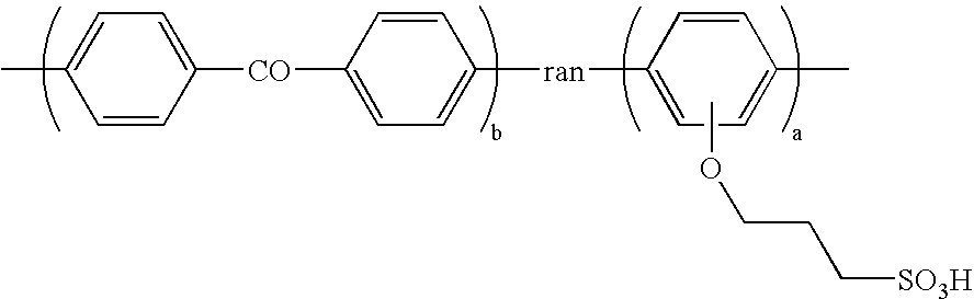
C1([ran]C2=CC=C(C)C=C2)=CC=C([CO]C2=CC=C(C)C=C2)C=C1.COCCC[SO3H]
